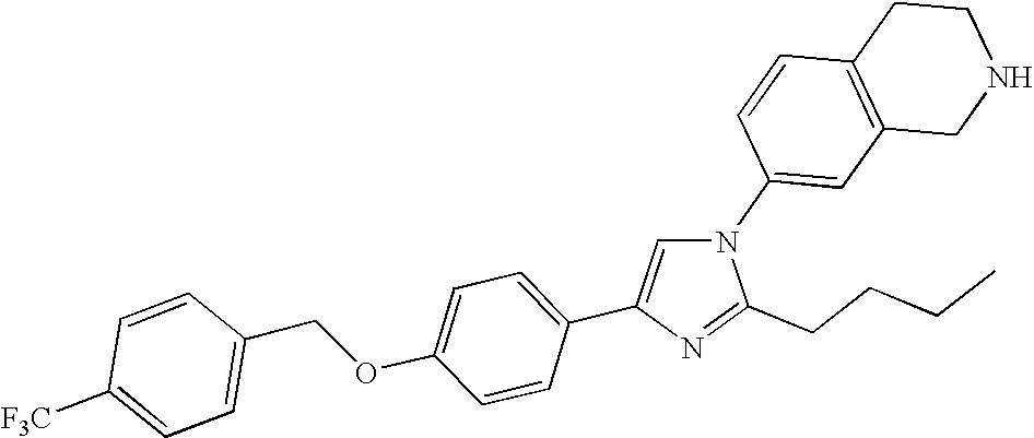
N1(C2=CC3=C(C=C2)CCNC3)C=C(C2=CC=C(OCC3=CC=C([F3C])C=C3)C=C2)N=C1CCCC
